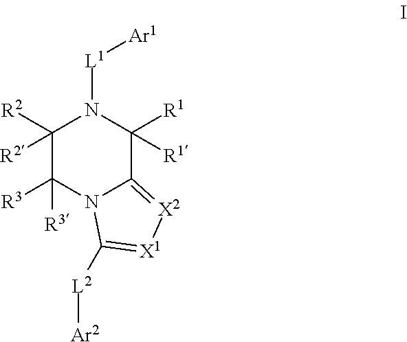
C1([R2])([R2])C([R3])([R3])N2C(=[X2][X1]=C2[L2][Ar2])C([R1])([R1])N1[L1][Ar1]
